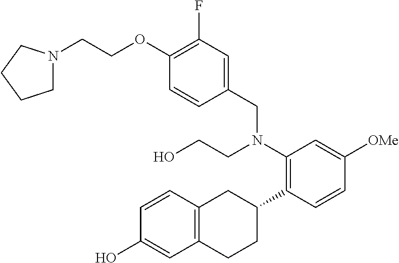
N1(CCOC2=C(F)C=C(CN(C3=C(C4CC5=C(CC4)C=C(O)C=C5)C=CC([OMe])=C3)CCO)C=C2)CCCC1
